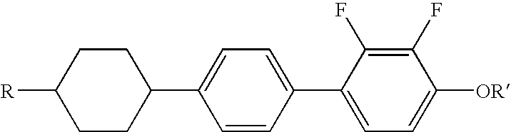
C1(C2=CC=C(C3CCC([R])CC3)C=C2)=CC=C([OR])C(F)=C1F
